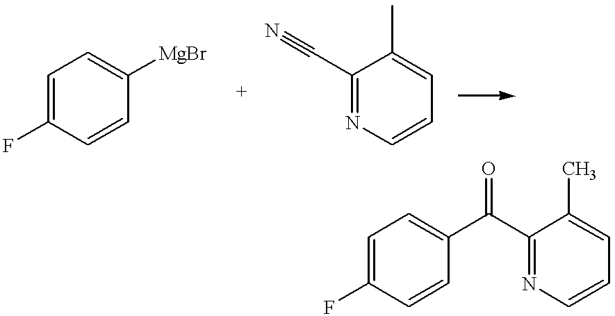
C1=C(F)C=CC([MgBr])=C1.C1(C#N)=NC=CC=C1C.C1=C(F)C=CC(C(C2=NC=CC=C2C)=O)=C1
